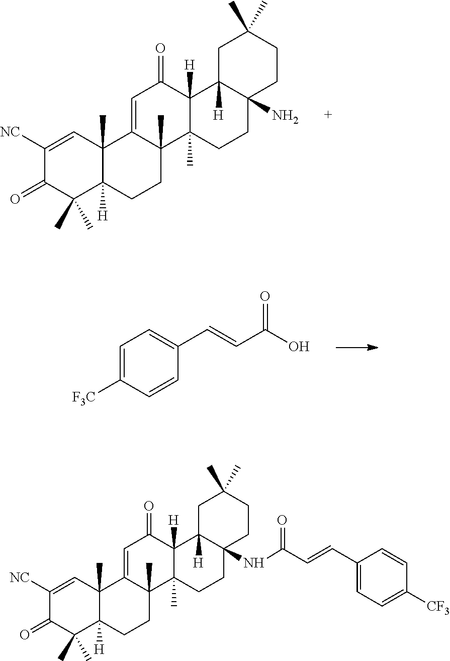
C1([NC])=CC2(C)C([H])(C(C)(C)C1=O)CCC1(C)C2=CC(=O)C2([H])C1(C)CCC1(N)C2([H])CC(C)(C)CC1.C1=C([F3C])C=CC(C=CC(O)=O)=C1.C1([NC])=CC2(C)C([H])(C(C)(C)C1=O)CCC1(C)C2=CC(=O)C2([H])C1(C)CCC1(NC(C=CC3=CC=C([CF3])C=C3)=O)C2([H])CC(C)(C)CC1
